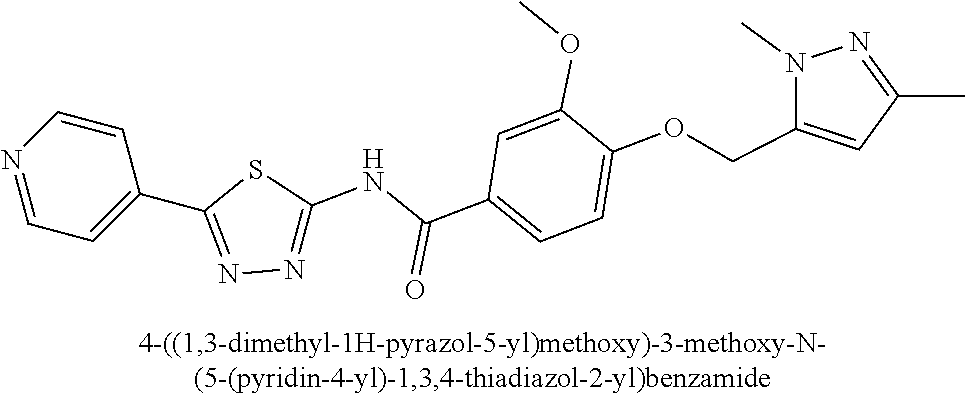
C1=NC=CC(C2=NN=C(NC(C3=CC=C(OCC4=CC(C)=NN4C)C(OC)=C3)=O)S2)=C1
